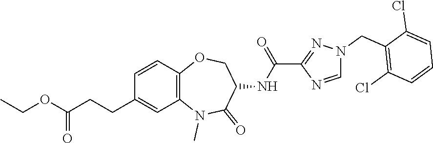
C1(CCC(OCC)=O)=CC2=C(C=C1)OCC(NC(C1=NN(CC3=C(Cl)C=CC=C3Cl)C=N1)=O)C(=O)N2C
